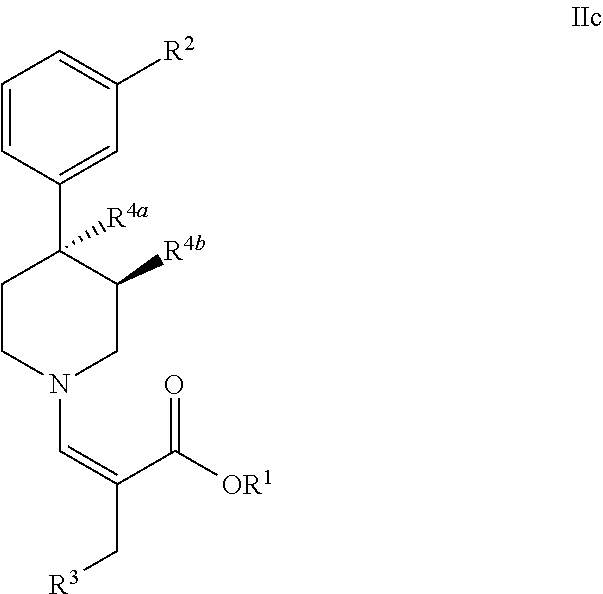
C1=CC(C2([R4a])CCN(C=C(C[R3])C([OR1])=O)CC2[R4b])=CC([R2])=C1
